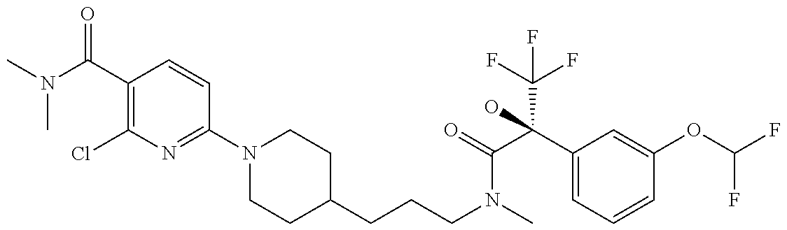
CN(C(C1=C(Cl)N=C(N2CCC(CCCN(C)C(=O)C(C3=CC=CC(OC(F)F)=C3)(O)C(F)(F)F)CC2)C=C1)=O)C
